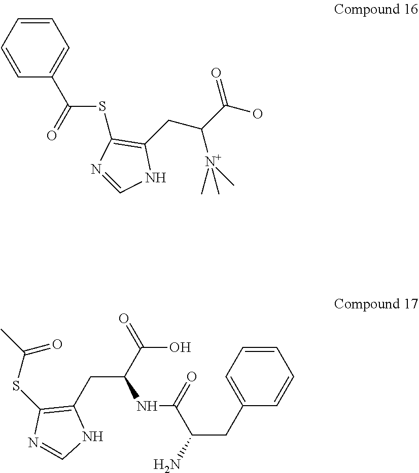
C1(CC(C(O)=O)[N+](C)(C)C)=C(SC(C2=CC=CC=C2)=O)N=CN1.C1=CC=C(CC(N)C(=O)NC(CC2=C(SC(C)=O)N=CN2)C(=O)O)C=C1
